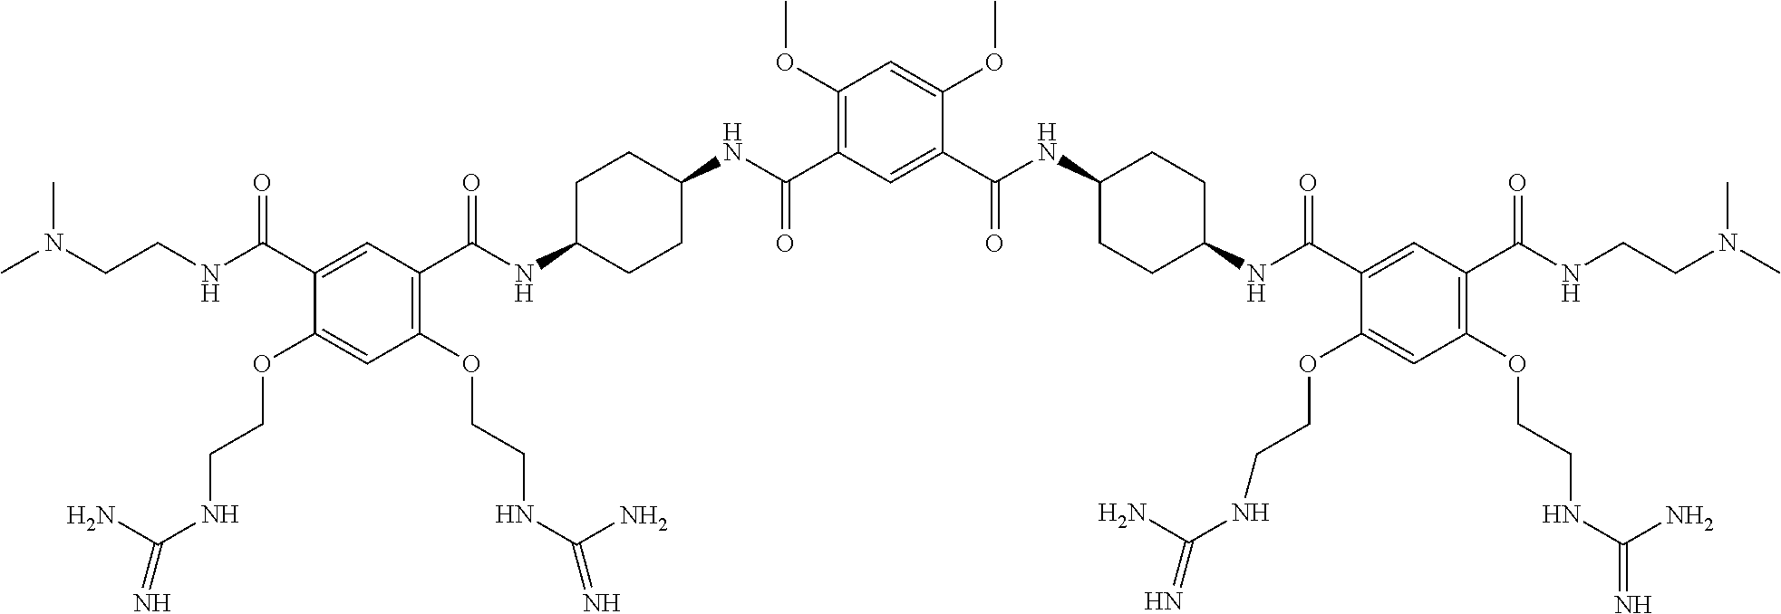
C1(OC)=C(C(NC2CCC(NC(C3=C(OCCNC(=N)N)C=C(OCCNC(=N)N)C(C(NCCN(C)C)=O)=C3)=O)CC2)=O)C=C(C(NC2CCC(NC(C3=CC(C(NCCN(C)C)=O)=C(OCCNC(=N)N)C=C3OCCNC(N)=N)=O)CC2)=O)C(OC)=C1
